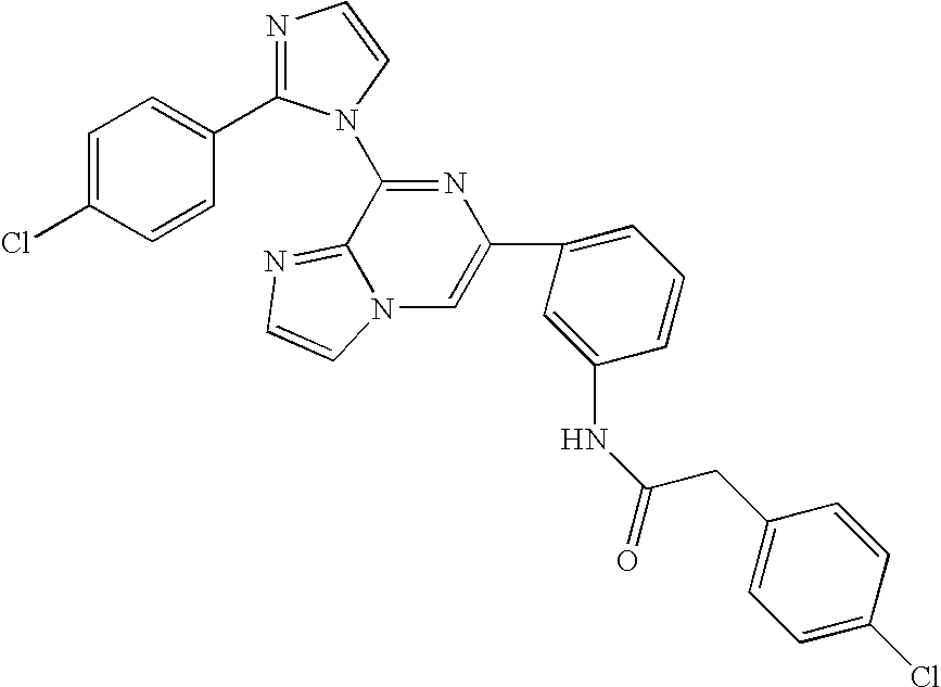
C1(C2=CN3C(=NC=C3)C(N3C(C4=CC=C(Cl)C=C4)=NC=C3)=N2)=CC=CC(NC(=O)CC2=CC=C(Cl)C=C2)=C1
